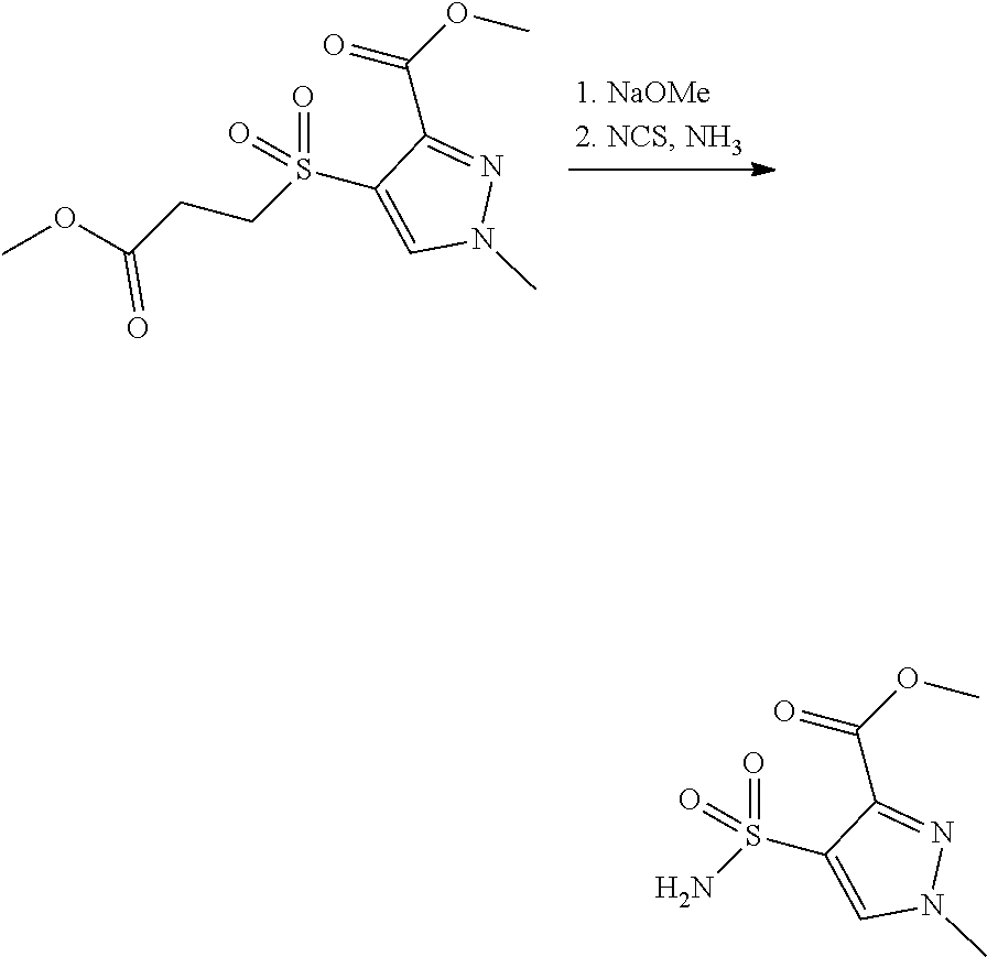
O=S(=O)(CCC(OC)=O)C1=CN(C)N=C1C(OC)=O.O=S(=O)(N)C1=CN(C)N=C1C(OC)=O
